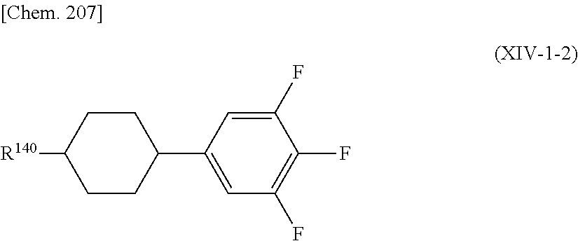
C1CC([R140])CCC1C1=CC(F)=C(F)C(F)=C1
